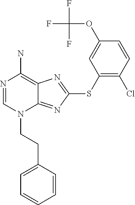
N1=CN(CCC2=CC=CC=C2)C2=NC(SC3=C(Cl)C=CC(OC(F)(F)F)=C3)=NC2=C1N
